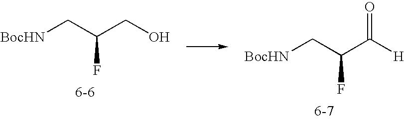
[BocHN]CC(CO)F.[BocHN]CC(C([H])=O)F
